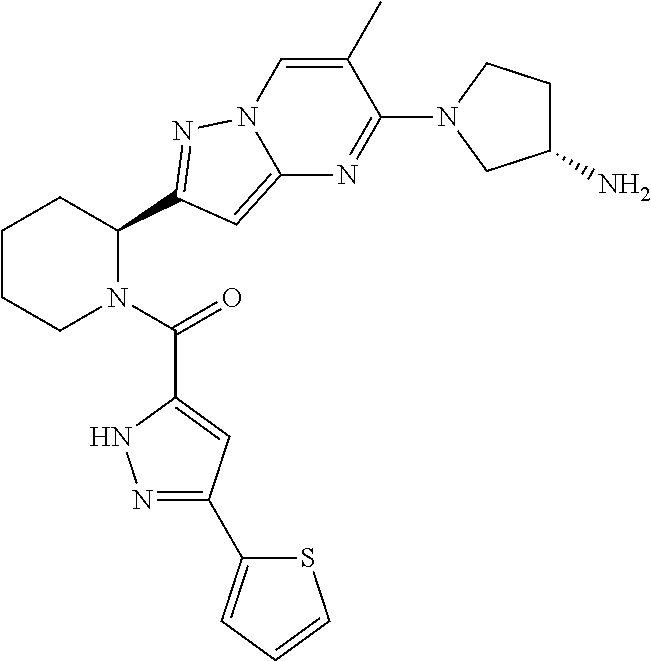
C1CCN(C(=O)C2=CC(C3=CC=CS3)=NN2)C(C2=NN3C=C(C)C(N4CC(N)CC4)=NC3=C2)C1
